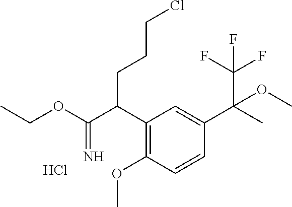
CCOC(C(C1=C(OC)C=CC(C(C)(C(F)(F)F)OC)=C1)CCCCl)=N.Cl
